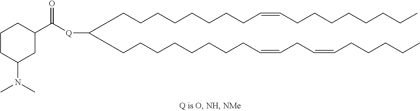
C(CCCCCCCC=CCC=CCCCCC)C(CCCCCCCCC=CCCCCCCCC)[Q]C(C1CCCC(N(C)C)C1)=O
